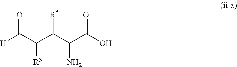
[H]C(C(C(C(C(O)=O)N)[R5])[R3])=O
